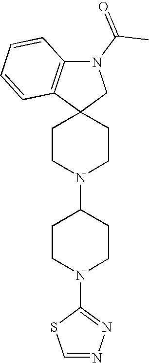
C1CN(C2CCN(C3=NN=CS3)CC2)CCC12CN(C(C)=O)C1=C2C=CC=C1
